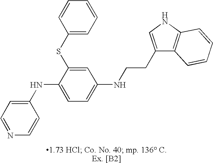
C1(NC2=CC=C(NCCC3=CNC4=C3C=CC=C4)C=C2SC2=CC=CC=C2)=CC=NC=C1
